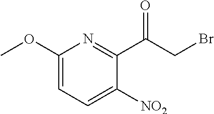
C1(OC)=CC=C([NO2])C(C(CBr)=O)=N1
